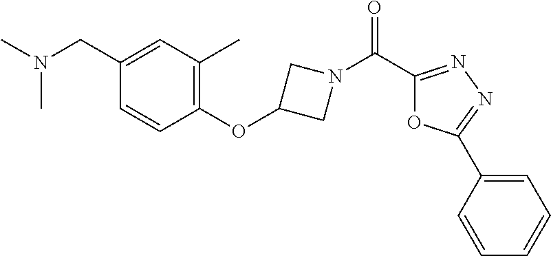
N(CC1=CC(C)=C(OC2CN(C(C3=NN=C(C4=CC=CC=C4)O3)=O)C2)C=C1)(C)C
